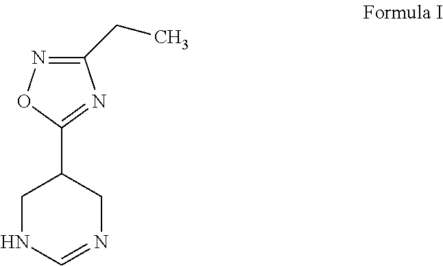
C1(CC)=NOC(C2CNC=NC2)=N1
